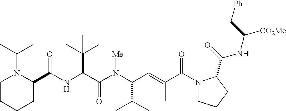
N(C(C(N(C(C(C)C)C=C(C)C(N1CCCC1C(=O)NC([CO2Me])C[Ph])=O)[Me])=O)C(C)(C)C)C(C1N(C(C)C)CCCC1)=O
